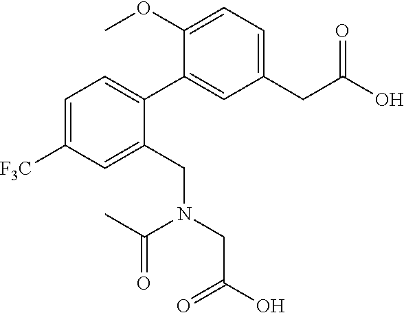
C1=C([F3C])C=C(CN(CC(O)=O)C(=O)C)C(C2=CC(CC(O)=O)=CC=C2OC)=C1
